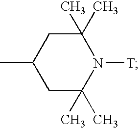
C1(C)(C)CC(C)CC(C)(C)N1[T]
